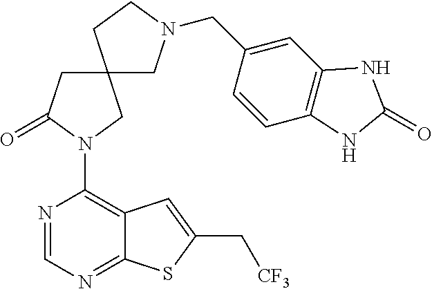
N1=CN=C2C(=C1N1C(=O)CC3(C1)CN(CC1=CC4=C(C=C1)NC(=O)N4)CC3)C=C(C[CF3])S2
